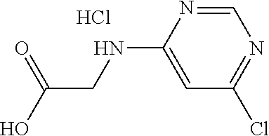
OC(CNC1=CC(Cl)=NC=N1)=O.Cl
